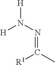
[H]N(N=C(C)[R1])[H]
